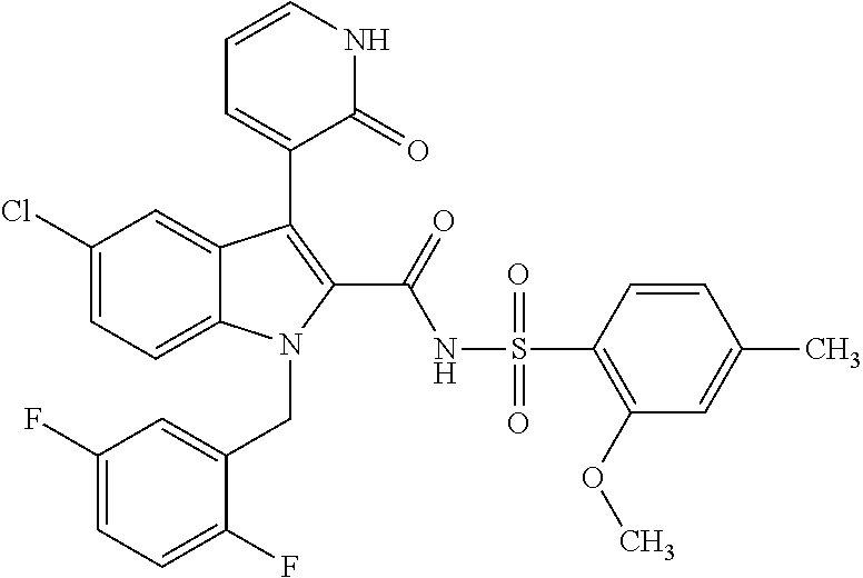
C1(Cl)=CC=C2C(=C1)C(C1=CC=CNC1=O)=C(C(=O)NS(=O)(=O)C1=C(OC)C=C(C)C=C1)N2CC1=CC(F)=CC=C1F
